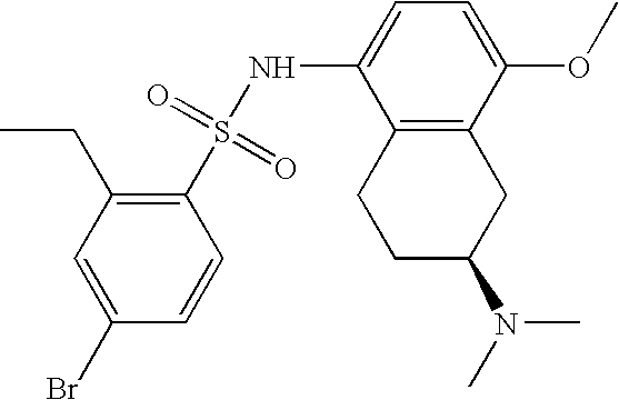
C1(S(NC2=CC=C(OC)C3=C2CCC(N(C)C)C3)(=O)=O)=C(CC)C=C(Br)C=C1
